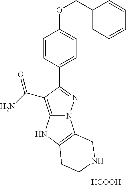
C1=CC(C2=NN3C(=C2C(=O)N)NC2=C3CNCC2)=CC=C1OCC1=CC=CC=C1.[HCOOH]
